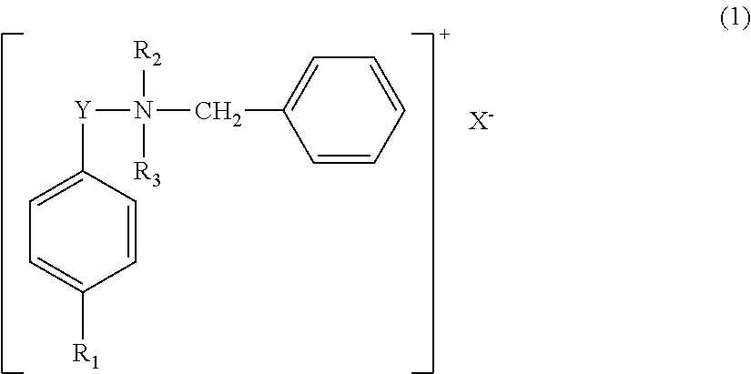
[Y](N(CC1=CC=CC=C1)([R2])[R3])C1=CC=C([R1])C=C1.[X-]
